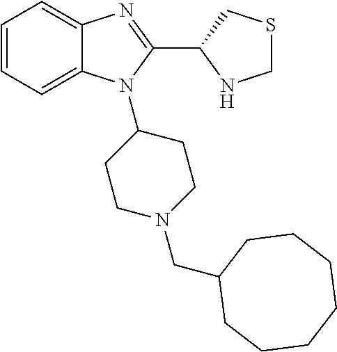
C1=CC=C2C(=C1)N=C(C1NCSC1)N2C1CCN(CC2CCCCCCC2)CC1
